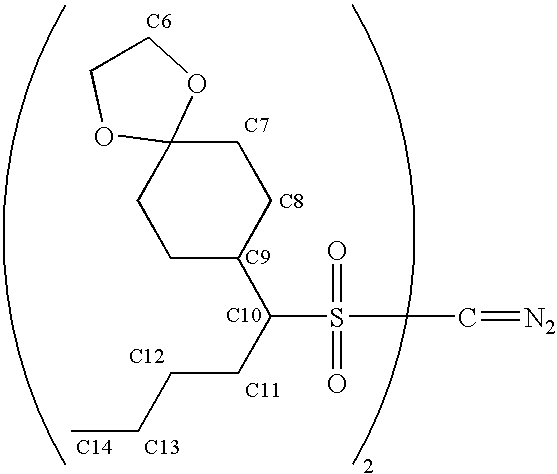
C1C2(CCC(C(S(=O)(=O)C=[N2])CCCC)C1)OCCO2.[C14].[C13].[C11].[C10].[C12].[C9].[C8].[C7].[C6]
